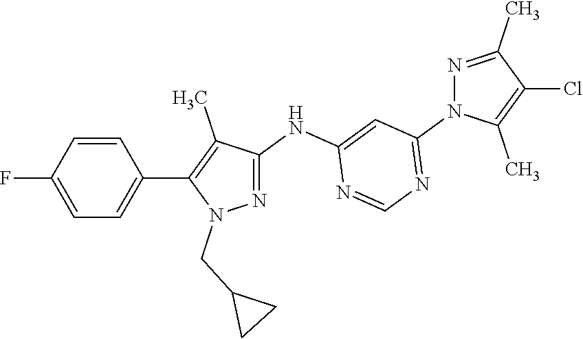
FC1=CC=C(C2=C(C)C(NC3=CC(N4C(C)=C(Cl)C(C)=N4)=NC=N3)=NN2CC2CC2)C=C1
